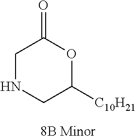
C1NCC([C10H21])OC1=O
